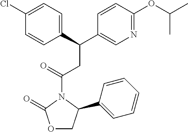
C(C1=CN=C(OC(C)C)C=C1)(CC(N1C(=O)OCC1C1=CC=CC=C1)=O)C1=CC=C(Cl)C=C1
